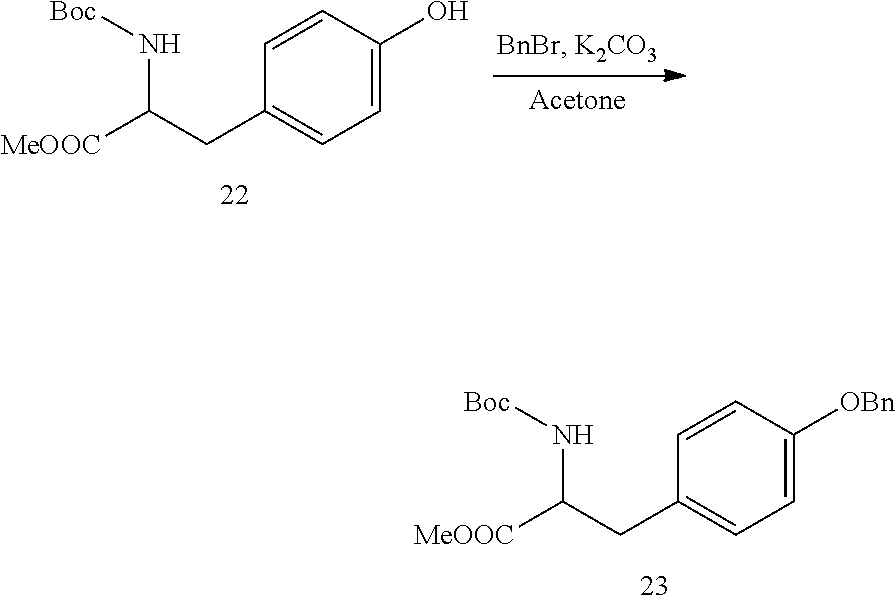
[MeOOC]C(CC1=CC=C(O)C=C1)N[Boc].[MeOOC]C(CC1=CC=C([OBn])C=C1)N[Boc]
